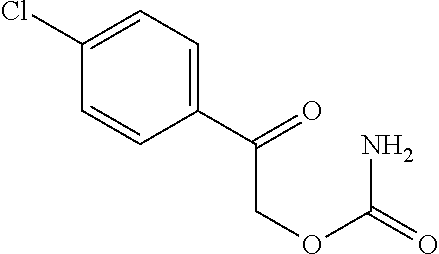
C1(C(=O)COC(=O)N)=CC=C(Cl)C=C1
